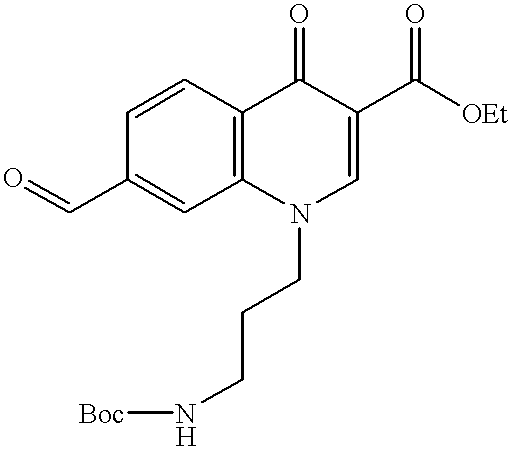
C1=CC2=C(C=C1C=O)N(CCCN[Boc])C=C(C([OEt])=O)C2=O
